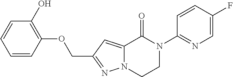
C12=CC(COC3=C(O)C=CC=C3)=NN1CCN(C1=NC=C(F)C=C1)C2=O
